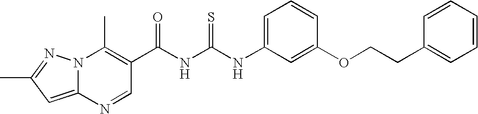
C(NC(NC1=CC=CC(OCCC2=CC=CC=C2)=C1)=S)(=O)C1=C(C)N2C(=CC(C)=N2)N=C1
